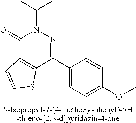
O=C1C2=C(C(C3=CC=C(OC)C=C3)=NN1C(C)C)SC=C2
